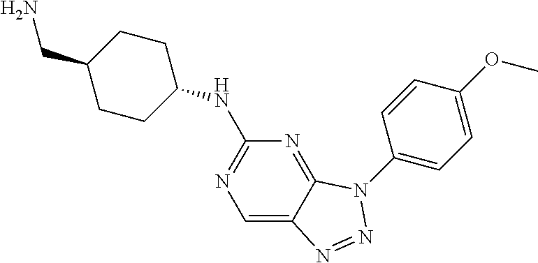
C1=C2C(=NC(NC3CCC(CN)CC3)=N1)N(C1=CC=C(OC)C=C1)N=N2
